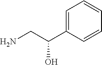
C1=CC(C(CN)O)=CC=C1
